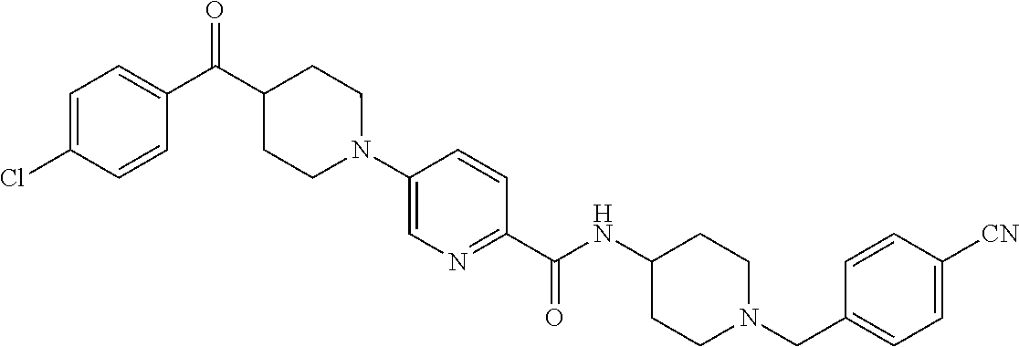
N(C(C1=NC=C(N2CCC(C(=O)C3=CC=C(Cl)C=C3)CC2)C=C1)=O)C1CCN(CC2=CC=C([CN])C=C2)CC1
